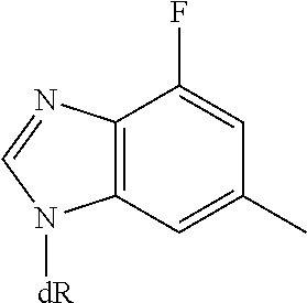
C12=C(C=C(C)C=C1F)N([dR])C=N2
